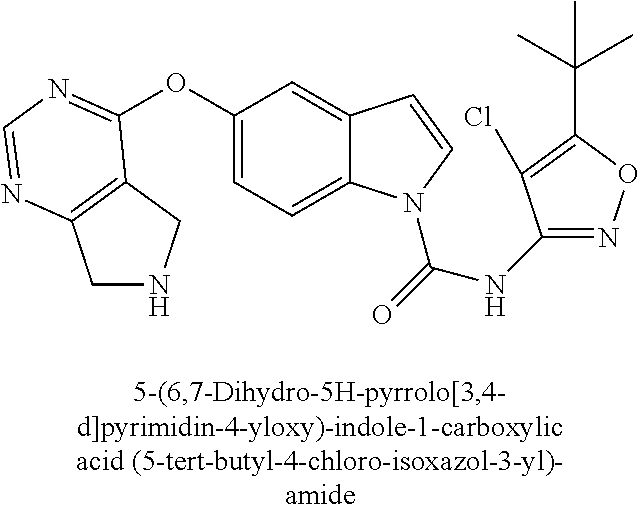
C1NCC2=C1N=CN=C2OC1=CC=C2C(=C1)C=CN2C(=O)NC1=NOC(C(C)(C)C)=C1Cl
